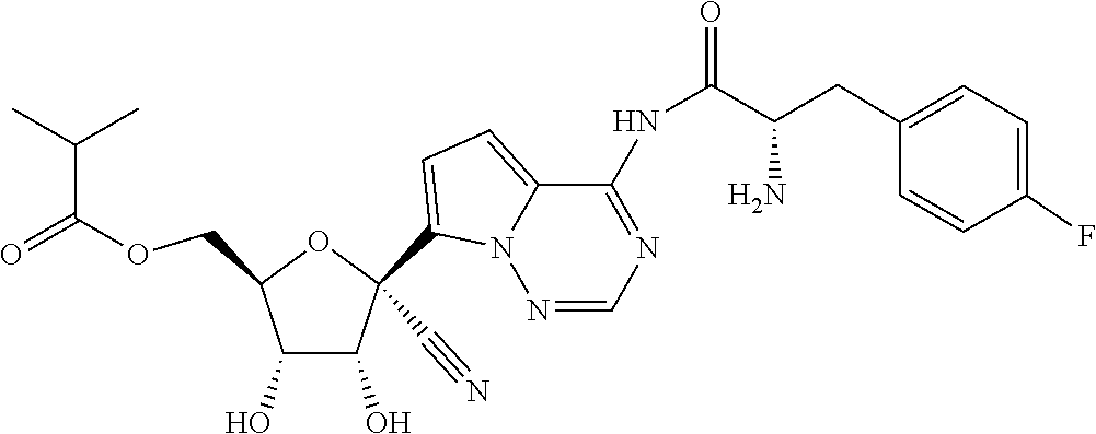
C1(C#N)(C2=CC=C3N2N=CN=C3NC(C(CC2=CC=C(F)C=C2)N)=O)C(O)C(O)C(COC(=O)C(C)C)O1
